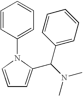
C1=CN(C2=CC=CC=C2)C(C(N(C)C)C2=CC=CC=C2)=C1
